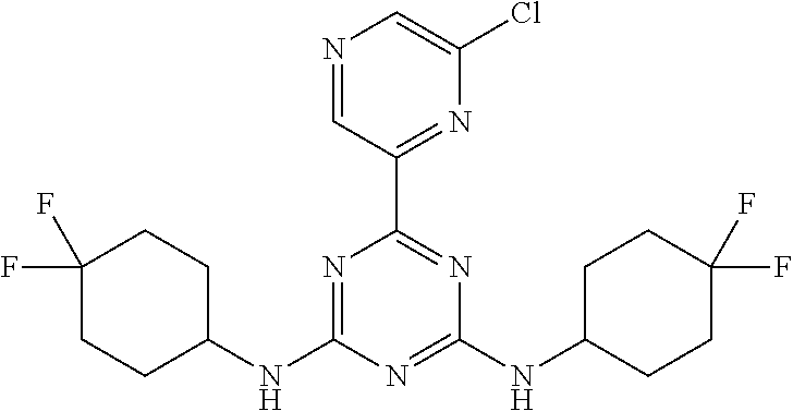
N1=C(NC2CCC(F)(F)CC2)N=C(NC2CCC(F)(F)CC2)N=C1C1=NC(Cl)=CN=C1
